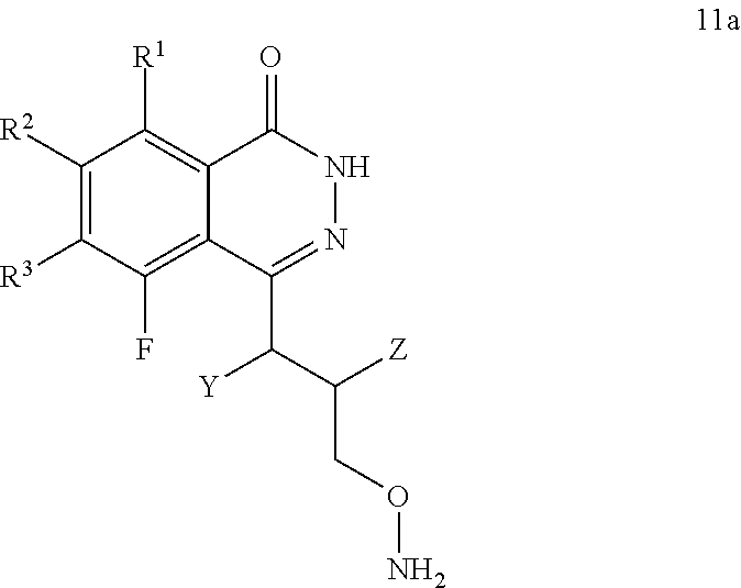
C1([R2])=C([R3])C(F)=C2C(=C1[R1])C(=O)NN=C2C(C([Z])CON)[Y]
